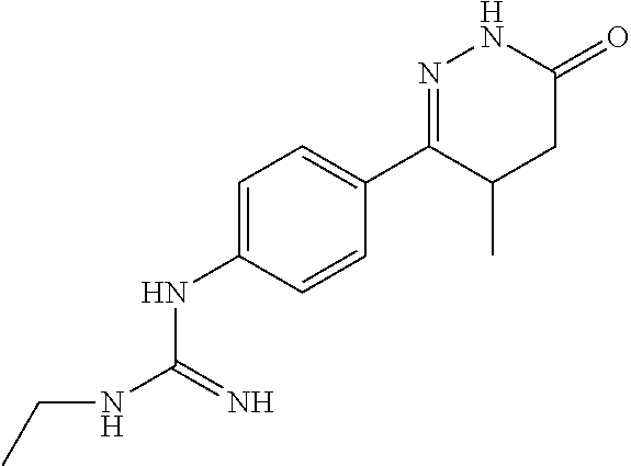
C1=C(NC(NCC)=N)C=CC(C2=NNC(=O)CC2C)=C1
